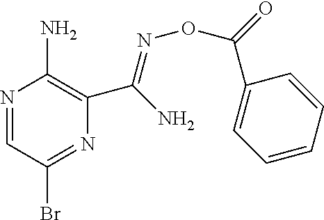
N1=CC(Br)=NC(C(=NOC(C2=CC=CC=C2)=O)N)=C1N
